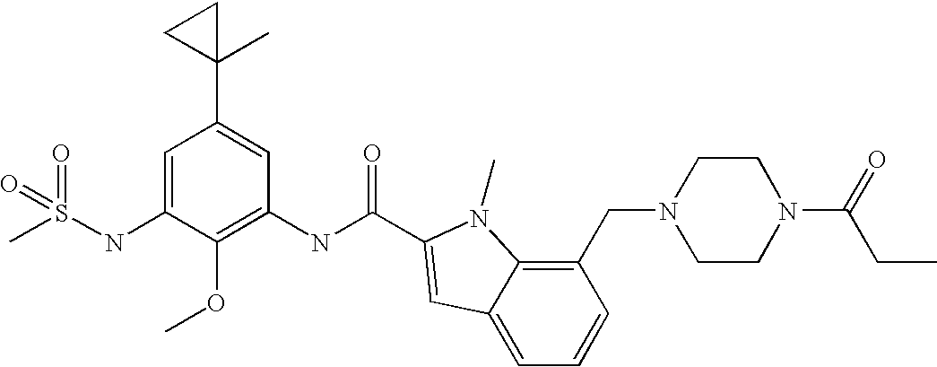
C1(NC(=O)C2=CC3=CC=CC(CN4CCN(C(=O)CC)CC4)=C3N2C)=C(OC)C(NS(C)(=O)=O)=CC(C2(C)CC2)=C1
